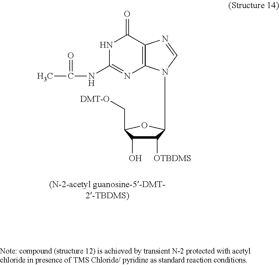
C12=C(C(=O)NC(NC(=O)C)=N1)N=CN2C1C([OTBDMS])C(O)C(C[DMT-O])O1
